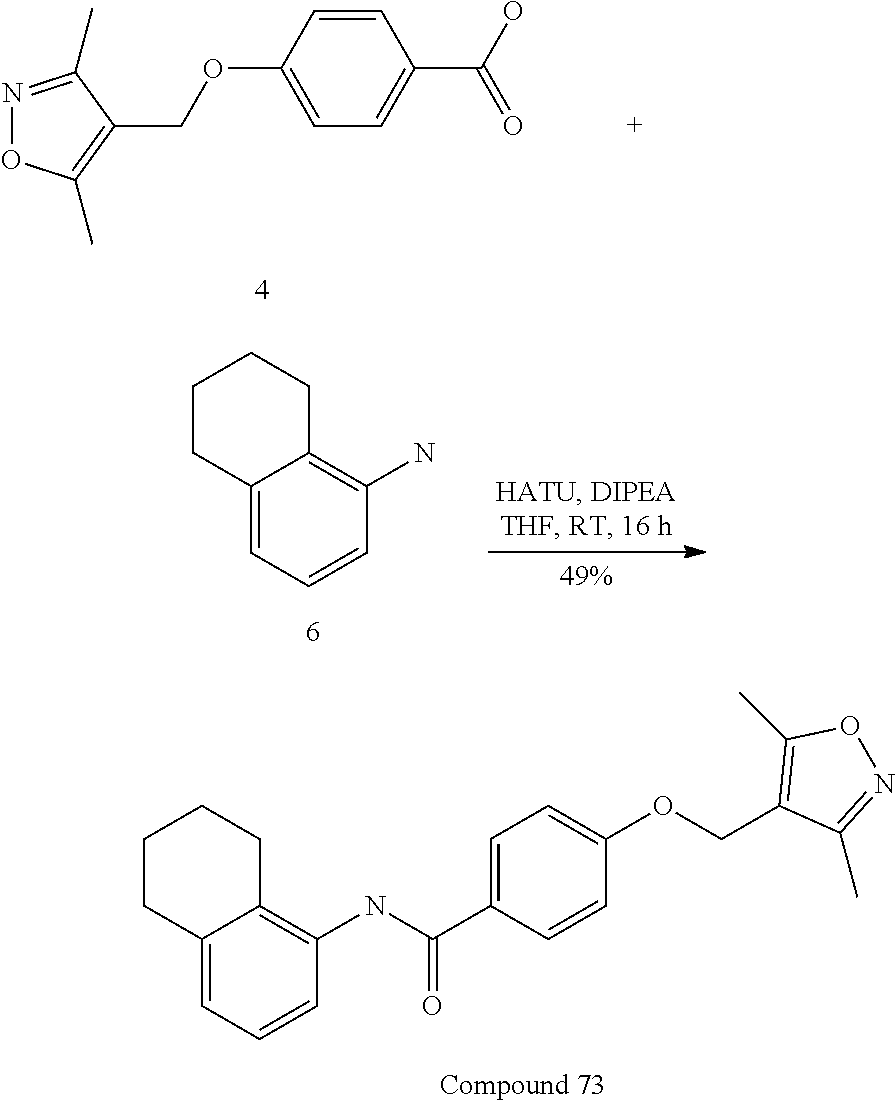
C1=CC(OCC2=C(C)ON=C2C)=CC=C1C(O)=O.C12=CC=CC(NC(C3=CC=C(OCC4=C(C)ON=C4C)C=C3)=O)=C1CCCC2.C12=CC=CC(N)=C1CCCC2
